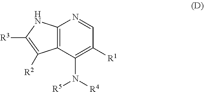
C12=C(C(N([R4])[R5])=C([R1])C=N1)C([R2])=C([R3])N2
